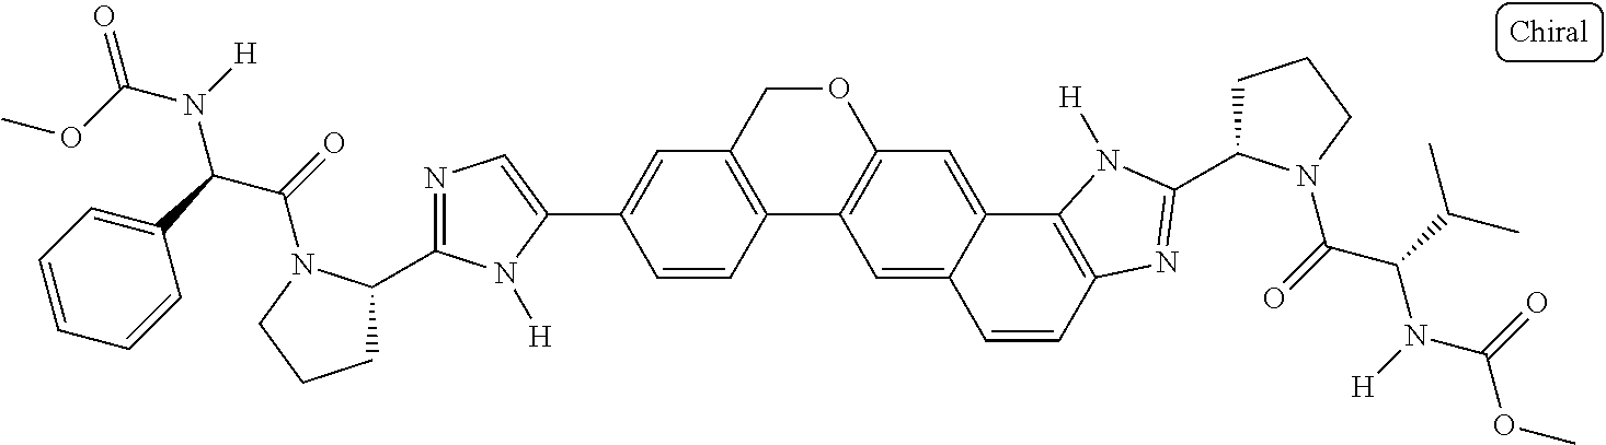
C12=C(COC3=C1C=C1C(=C3)C3=C(C=C1)N=C(C1CCCN1C(=O)C(C(C)C)N([H])C(=O)OC)N3[H])C=C(C1=CN=C(C3CCCN3C(=O)C(C3=CC=CC=C3)N([H])C(OC)=O)N1[H])C=C2
